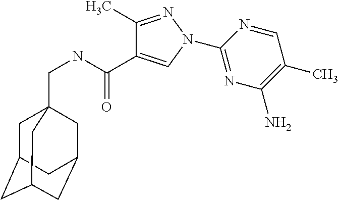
C1(C)=NN(C2=NC(N)=C(C)C=N2)C=C1C(NCC12CC3CC(CC(C1)C3)C2)=O
